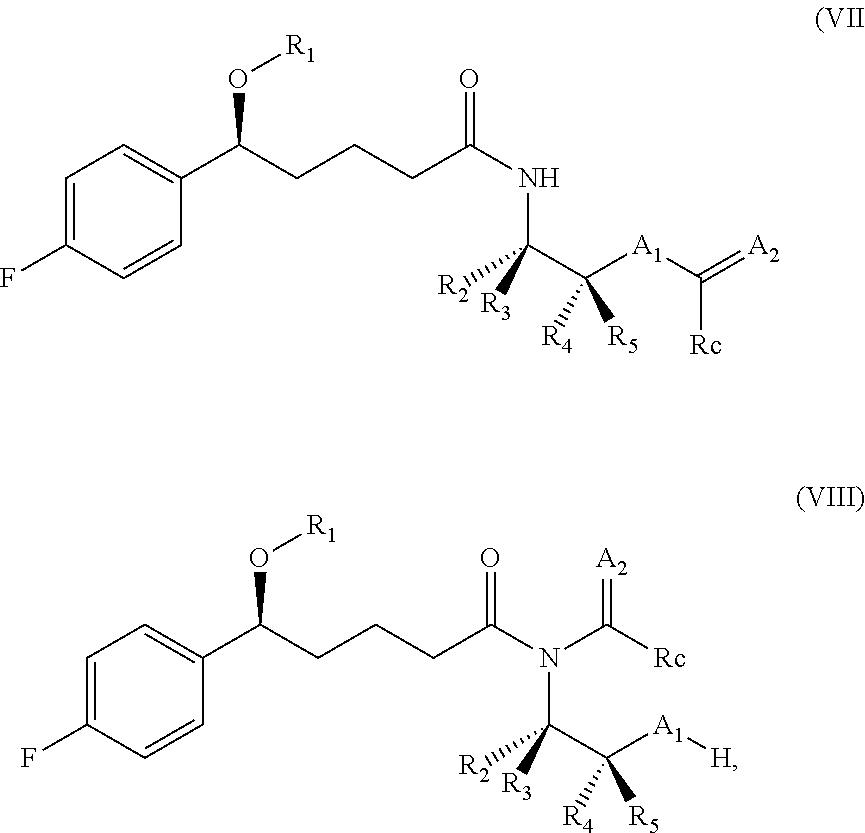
C1=C(F)C=CC(C(CCCC(NC(C([A1]C(=[A2])[Rc])([R5])[R4])([R2])[R3])=O)O[R1])=C1.C1=C(F)C=CC(C(CCCC(N(C(C([A1][H])([R5])[R4])([R2])[R3])C([Rc])=[A2])=O)O[R1])=C1
